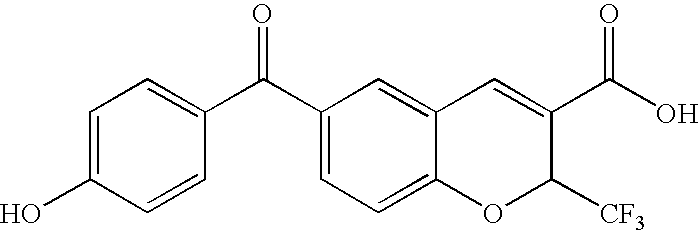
C1(C(C2=CC=C(O)C=C2)=O)=CC=C2C(=C1)C=C(C(O)=O)C([CF3])O2
